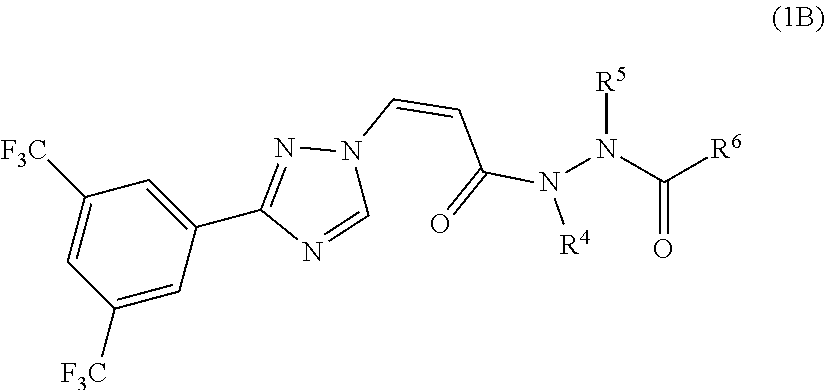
C1([F3C])=CC(C2=NN(C=CC(N(N([R5])C([R6])=O)[R4])=O)C=N2)=CC([F3C])=C1
